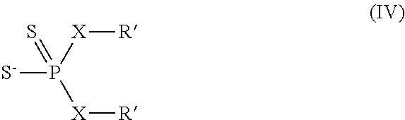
[R][X]P([X][R])(=S)[S-]
